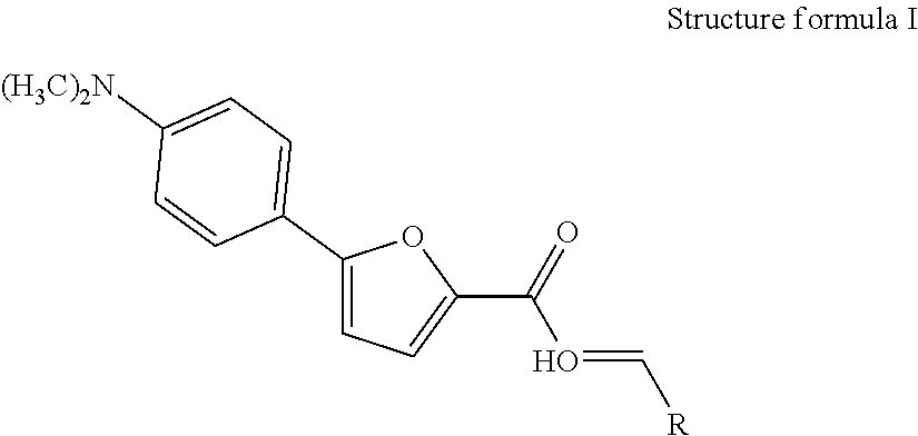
C1(C2=CC=C([(H3C)2N])C=C2)=CC=C(C(O=C[R])=O)O1
